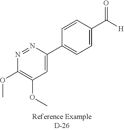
C1(C2=CC=C(C([H])=O)C=C2)=CC(OC)=C(OC)N=N1
